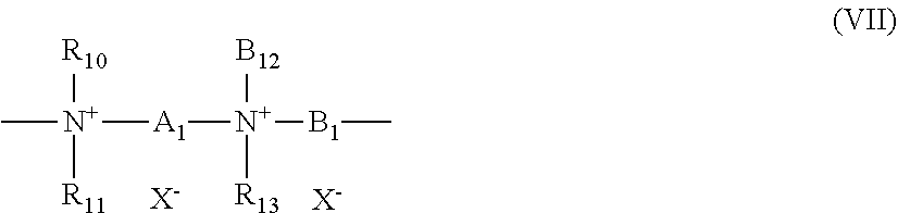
C[N+]([A1][N+]([B12])([R13])[B1]C)([R11])[R10].[X-].[X-]
